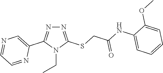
N1=C(SCC(NC2=CC=CC=C2OC)=O)N(CC)C(C2=CN=CC=N2)=N1
